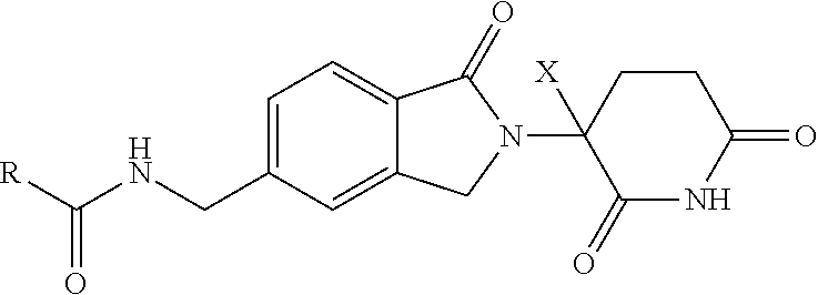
C1(CNC([R])=O)=CC=C2C(=C1)CN(C1([X])C(=O)NC(=O)CC1)C2=O
